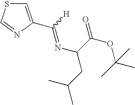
C1=C(C(=NC(CC(C)C)C(OC(C)(C)C)=O)[H])N=CS1
